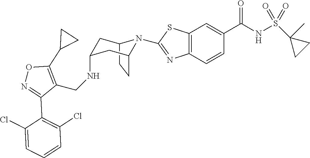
C12CCC(CC(NCC3=C(C4CC4)ON=C3C3=C(Cl)C=CC=C3Cl)C1)N2C1=NC2=C(C=C(C(NS(C3(C)CC3)(=O)=O)=O)C=C2)S1
